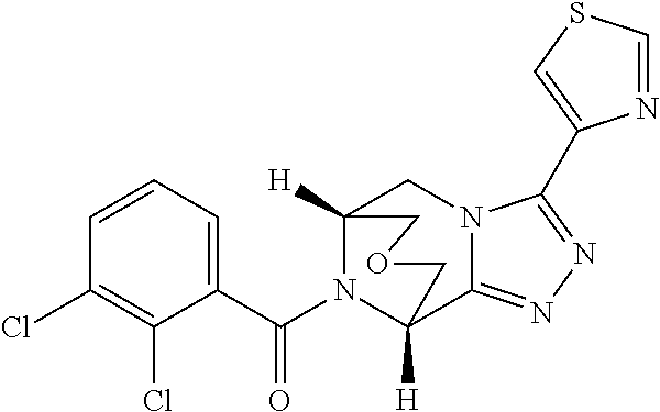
C12([H])CN3C(=NN=C3C3=CSC=N3)C([H])(COC1)N2C(C1=CC=CC(Cl)=C1Cl)=O
